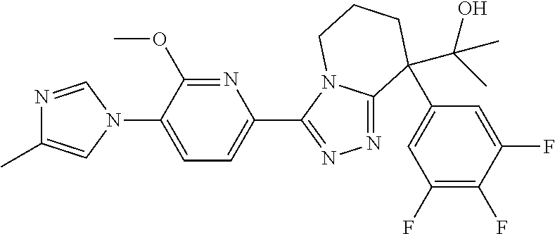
N1=CN(C2=CC=C(C3=NN=C4N3CCCC4(C3=CC(F)=C(F)C(F)=C3)C(C)(O)C)N=C2OC)C=C1C
